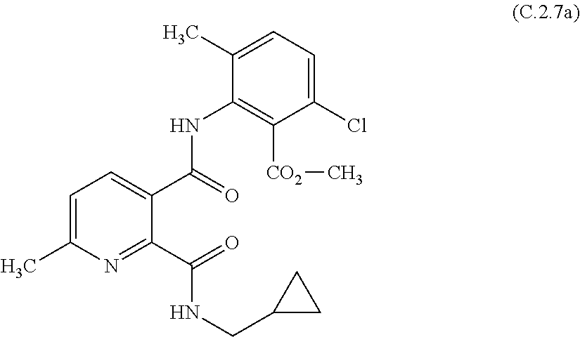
N1=C(C(=O)NCC2CC2)C(C(=O)NC2=C([CO2]C)C(Cl)=CC=C2C)=CC=C1C
